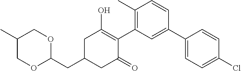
C1(CC2CC(=O)C(C3=C(C)C=CC(C4=CC=C(Cl)C=C4)=C3)=C(O)C2)OCC(C)CO1
